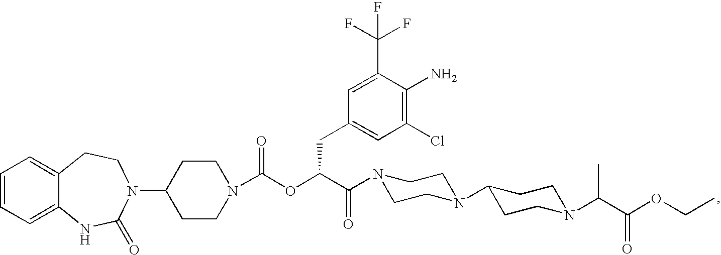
C1=CC=C2C(=C1)CCN(C1CCN(C(OC(C(=O)N3CCN(C4CCN(C(C(OCC)=O)C)CC4)CC3)CC3=CC(Cl)=C(N)C(C(F)(F)F)=C3)=O)CC1)C(=O)N2
